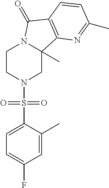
C1CN(S(C2=CC=C(F)C=C2C)(=O)=O)CC2(C)N1C(=O)C1=C2N=C(C)C=C1
